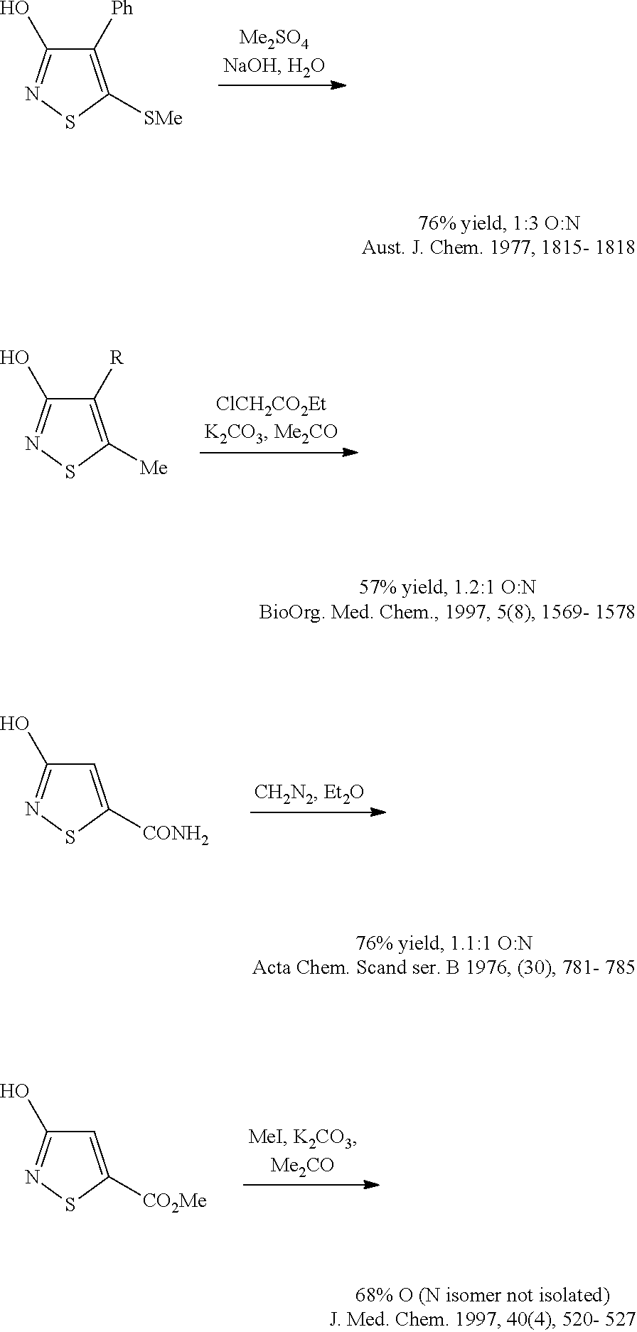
C1([Ph])=C([SMe])SN=C1O.C1([R])=C([Me])SN=C1O.C1=C([CONH2])SN=C1O.C1=C([CO2Me])SN=C1O
